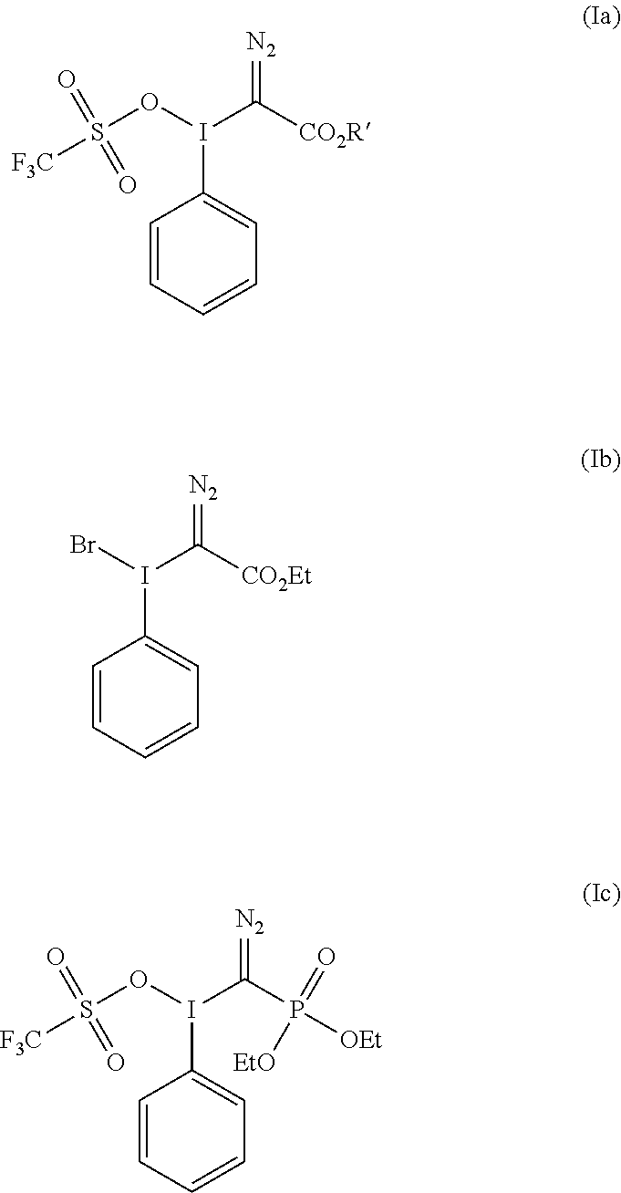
C1=CC=CC=C1I(C([CO2R])=[N2])OS([F3C])(=O)=O.C1=CC=CC=C1I(C([CO2Et])=[N2])Br.C1=CC=CC=C1I(C(P([OEt])(=O)[EtO])=[N2])OS([F3C])(=O)=O
